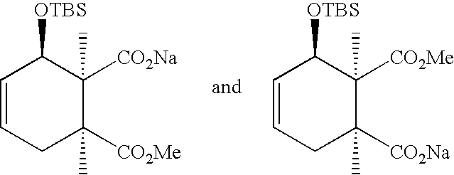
C1(C)([CO2Na])C(C)([CO2Me])CC=CC1[OTBS].C1(C)([CO2Me])C(C)([CO2Na])CC=CC1[OTBS]
